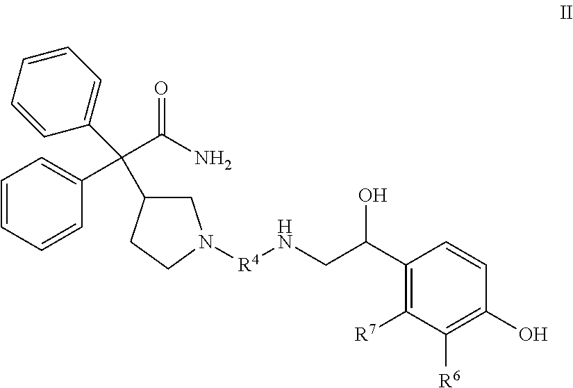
C1C(C(C2=CC=CC=C2)(C(=O)N)C2=CC=CC=C2)CCN1[R4]NCC(C1=C([R7])C([R6])=C(O)C=C1)O
